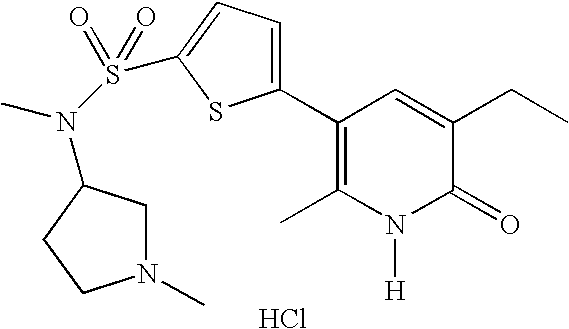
Cl.N(S(=O)(=O)C1=CC=C(C2=C(C)N([H])C(=O)C(CC)=C2)S1)(C)C1CN(C)CC1
